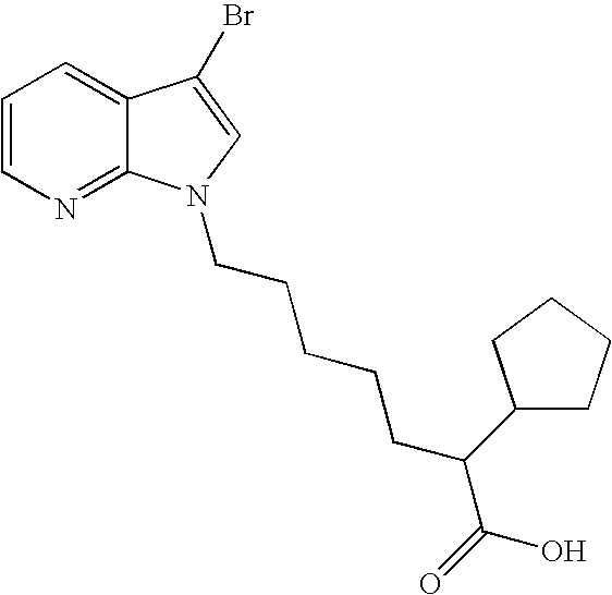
C1=CN=C2C(=C1)C(Br)=CN2CCCCCC(C(=O)O)C1CCCC1
